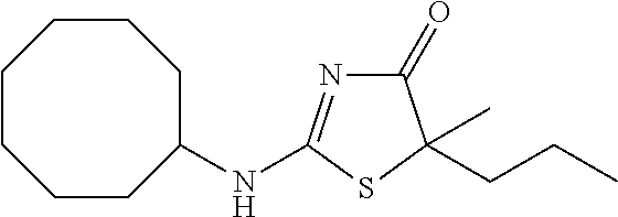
C1(=O)N=C(NC2CCCCCCC2)SC1(CCC)C
